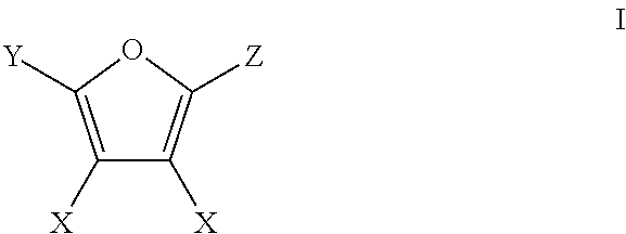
C1([X])=C([Y])OC([Z])=C1[X]
